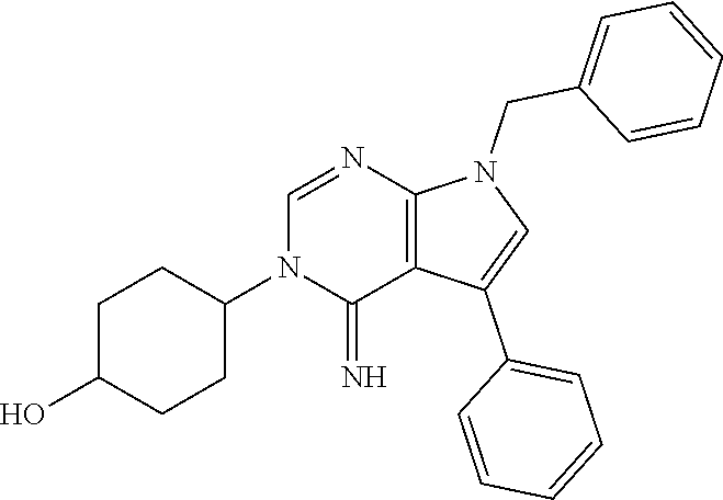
C1C(O)CCC(N2C(=N)C3=C(N=C2)N(CC2=CC=CC=C2)C=C3C2=CC=CC=C2)C1
